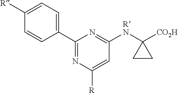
C1([R])=CC=C(C2=NC([R])=CC([RN]C3([CO2H])CC3)=N2)C=C1
